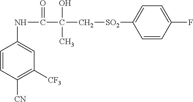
C1=CC([CN])=C([CF3])C=C1NC(=O)C(O)(C)C[SO2]C1=CC=C(F)C=C1
